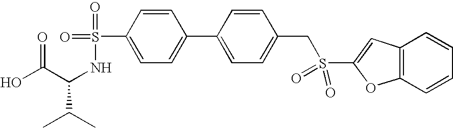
OC(C(NS(=O)(=O)C1=CC=C(C2=CC=C(CS(C3=CC4=C(C=CC=C4)O3)(=O)=O)C=C2)C=C1)C(C)C)=O
